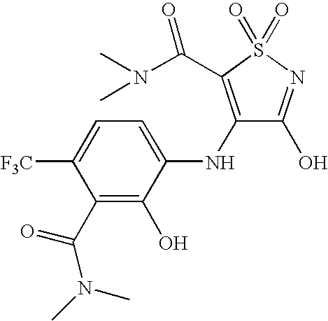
C1(C(N(C)C)=O)=C(O)C(NC2=C(C(N(C)C)=O)S(=O)(=O)N=C2O)=CC=C1[F3C]
